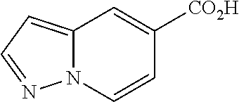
C12=CC=NN1C=CC([CO2H])=C2
